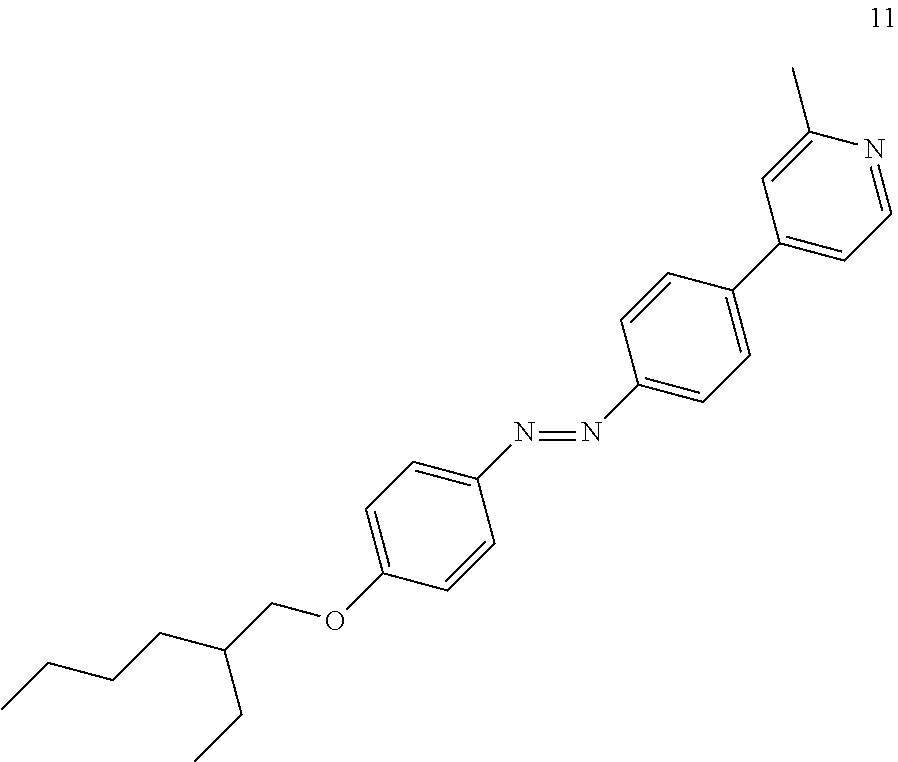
C1=CC(C2=CC=NC(C)=C2)=CC=C1N=NC1=CC=C(OCC(CCCC)CC)C=C1
